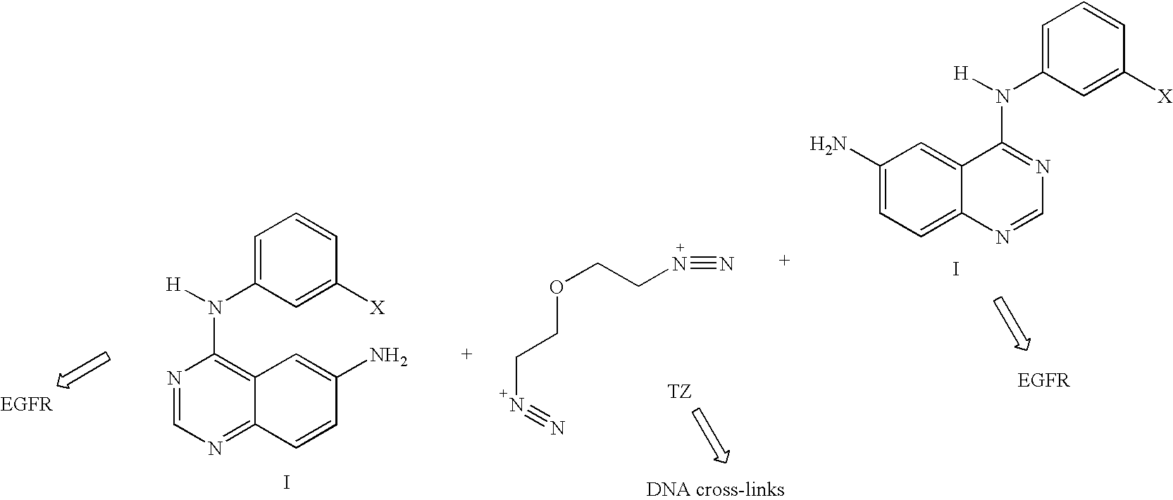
C1=C(N(C2=C3C=C(N)C=CC3=NC=N2)[H])C=C([X])C=C1.C1=C(N)C=C2C(=C1)N=CN=C2N(C1=CC=CC([X])=C1)[H].I.N(CCOCCN#N)#N.I
